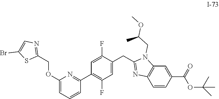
C1(OCC2=NC=C(Br)S2)=CC=CC(C2=C(F)C=C(CC3=NC4=C(N3CC(OC)C)C=C(C(=O)OC(C)(C)C)C=C4)C(F)=C2)=N1
